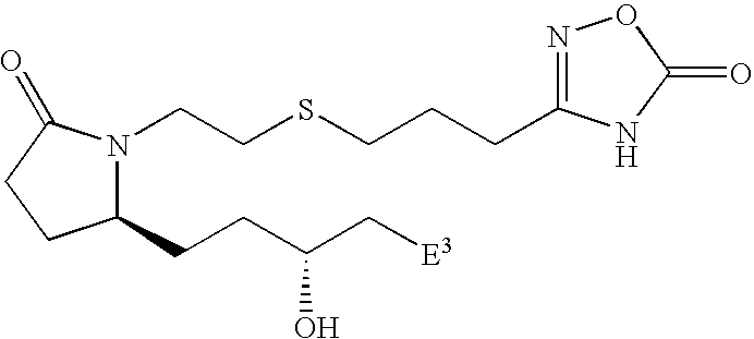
C(SCCN1C(CCC(C[E3])O)CCC1=O)CCC1=NOC(=O)N1
